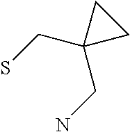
NCC1(CS)CC1
